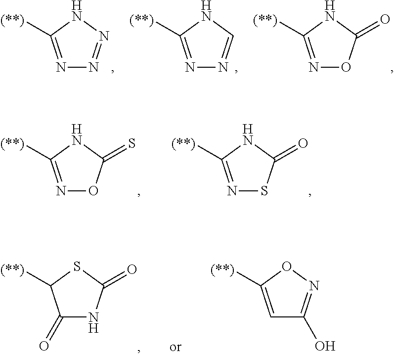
N1=C([(**)])NN=N1.N1=C([(**)])NC=N1.N1=C([(**)])NC(=O)O1.N1=C([(**)])NC(=S)O1.N1=C([(**)])NC(=O)S1.C1(=O)NC(=O)SC1[(**)].C1=C([(**)])ON=C1O
